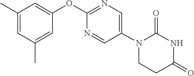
C1(OC2=NC=C(N3CCC(=O)NC3=O)C=N2)=CC(C)=CC(C)=C1
